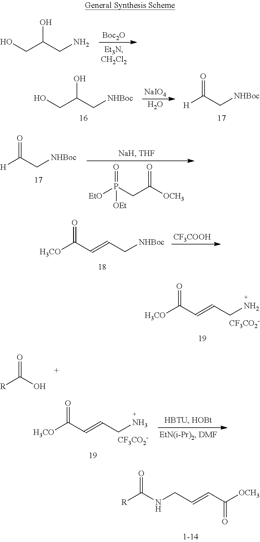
[Boc2O].C(C(CN)O)O.C(=CCN)C(=O)[H3CO].[CF3CO2-].[NaIO4].O.C(C(C[NHBoc])O)O.[H]C(C[NHBoc])=O.[H]C(C[NHBoc])=O.[EtO]P(=O)(CC(=O)[OCH3])[OEt].[CF3COOH].C(=CC[NHBoc])C(=O)[H3CO].C(=CCN)C(=O)[H3CO].[CF3CO2-].[R]C(NCC=CC(=O)[OCH3])=O.[R]C(O)=O
